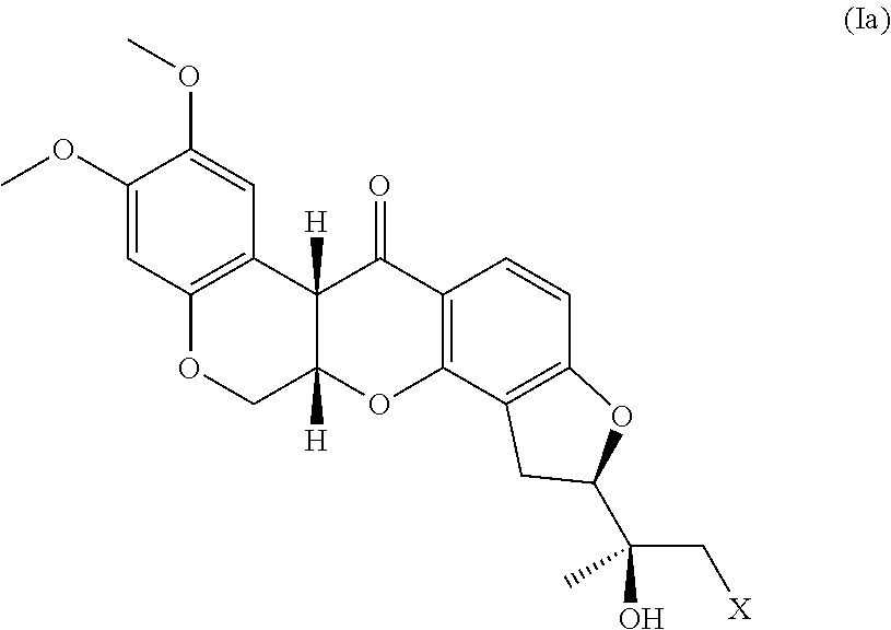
COC1=CC2=C(C=C1OC)C1([H])C([H])(CO2)OC2=C(C1=O)C=CC1=C2CC(C(C[X])(O)C)O1
